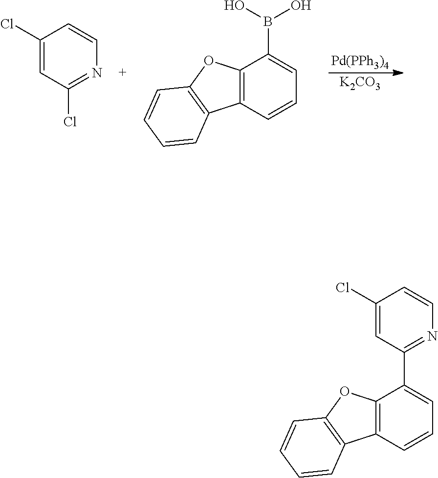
[Pd(PPh3)4].[K2CO3].C1(Cl)=CC(Cl)=NC=C1.C12=C(C=CC=C1B(O)O)C1=C(O2)C=CC=C1.C1(Cl)=CC(C2=CC=CC3=C2OC2=C3C=CC=C2)=NC=C1
